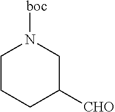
C1CCC([CHO])CN1[boc]
